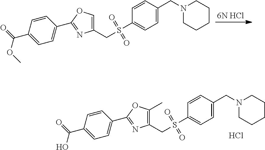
[6N HCl].C1(C(=O)OC)=CC=C(C2=NC(CS(=O)(=O)C3=CC=C(CN4CCCCC4)C=C3)=CO2)C=C1.Cl.C1(C(=O)O)=CC=C(C2=NC(CS(=O)(=O)C3=CC=C(CN4CCCCC4)C=C3)=C(C)O2)C=C1
